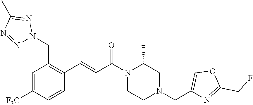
N1(C(C=CC2=C(CN3N=NC(C)=N3)C=C([F3C])C=C2)=O)CCN(CC2=COC(CF)=N2)CC1C
